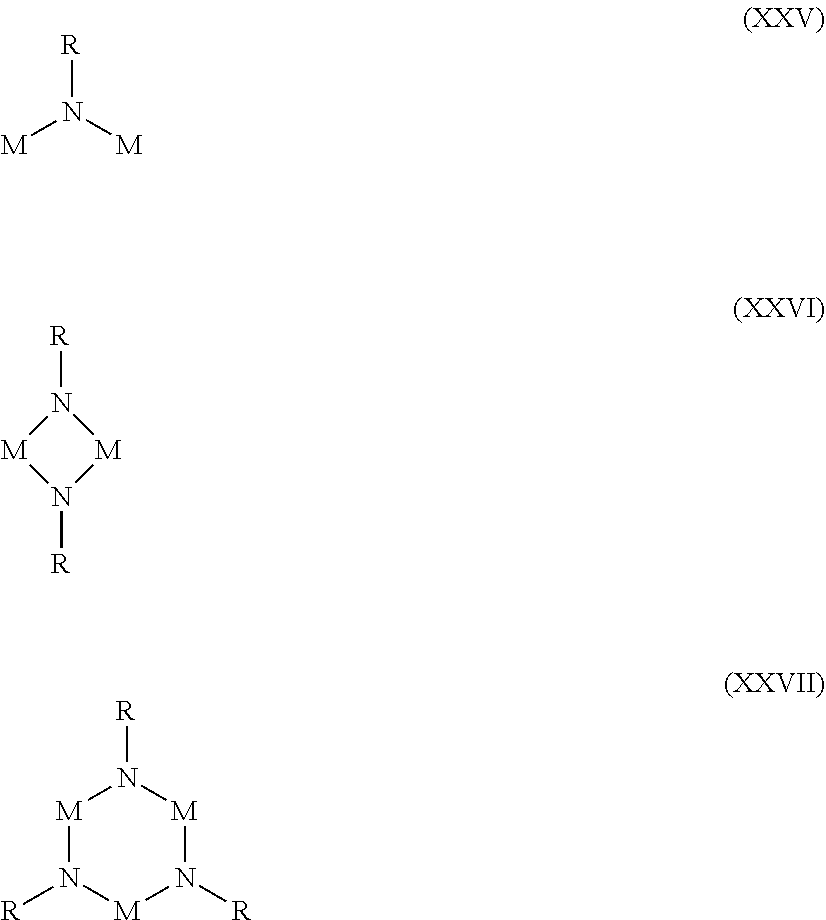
[M]N([M])[R].N1([R])[M]N([R])[M]1.[M]1N([R])[M]N([R])[M]N1[R]
